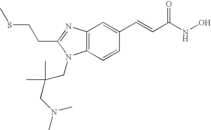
C12=C(N=C(CCSC)N1CC(CN(C)C)(C)C)C=C(C=CC(NO)=O)C=C2
